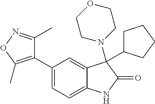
C1=C(C2=C(C)ON=C2C)C=C2C(=C1)NC(=O)C2(N1CCOCC1)C1CCCC1
